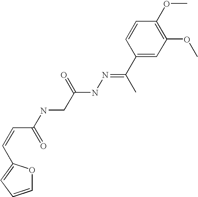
C(=CC(NCC(NN=C(C1=CC(OC)=C(OC)C=C1)C)=O)=O)C1=CC=CO1
